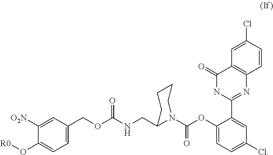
C1([O2N])=CC(COC(=O)NCC2N(C(=O)OC3=CC=C(Cl)C=C3C3=NC4=C(C(=O)N3)C=C(Cl)C=C4)CCCC2)=CC=C1O[R0]
